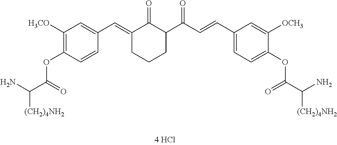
C1([H3CO])=C(OC(C(N)[(CH2)4NH2])=O)C=CC(C=C2C(=O)C(C(=O)C=CC3=CC=C(OC(C(N)[(CH2)4NH2])=O)C([OCH3])=C3)CCC2)=C1
